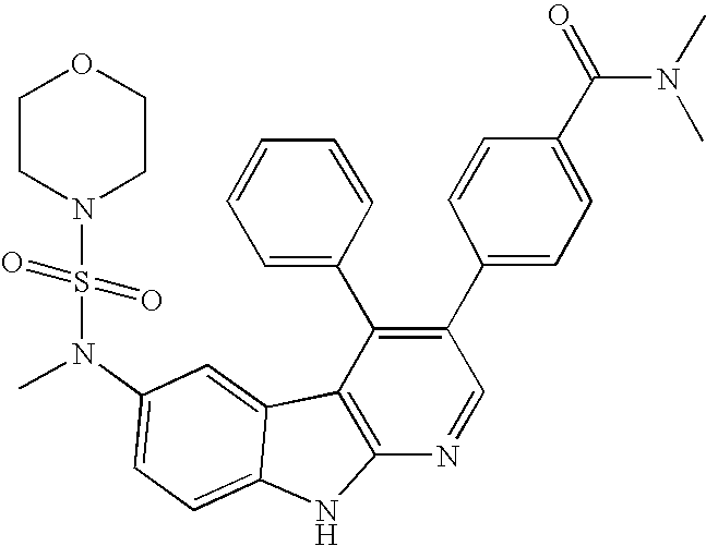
N(C1=CC=C2C(=C1)C1=C(N2)N=CC(C2=CC=C(C(N(C)C)=O)C=C2)=C1C1=CC=CC=C1)(C)S(=O)(=O)N1CCOCC1
